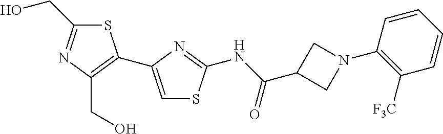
S1C(CO)=NC(CO)=C1C1=CSC(NC(C2CN(C3=C([F3C])C=CC=C3)C2)=O)=N1
